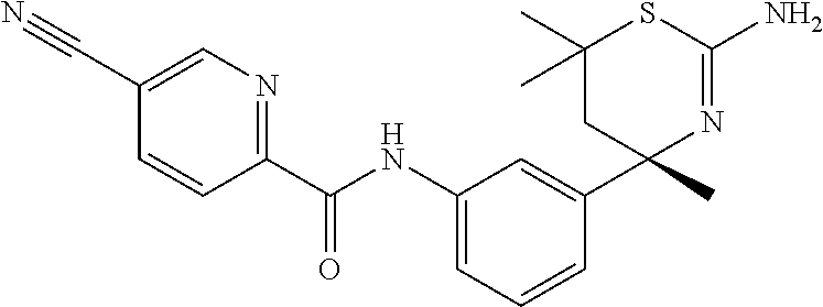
C1(C(NC2=CC=CC(C3(C)N=C(N)SC(C)(C)C3)=C2)=O)=NC=C(C#N)C=C1
